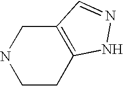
C1CC2=C(CN1)C=NN2
